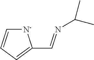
[N-]1C=CC=C1C=NC(C)C
